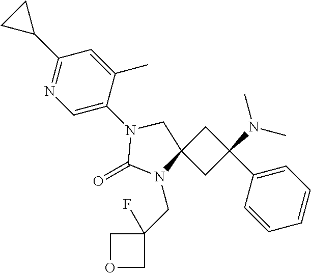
C1C(C2=CC=CC=C2)(N(C)C)CC12N(CC1(F)COC1)C(=O)N(C1=CN=C(C3CC3)C=C1C)C2
